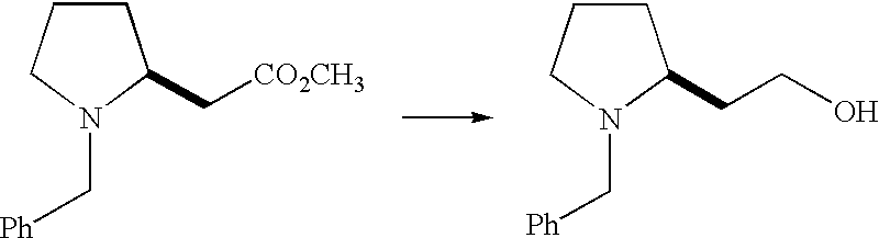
C1CCN(C[Ph])C1C[CO2CH3].C1CCN(C[Ph])C1CCO
